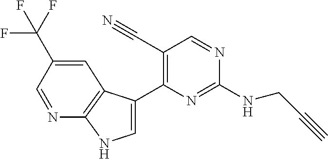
C(NC1=NC(C2=CNC3=C2C=C(C(F)(F)F)C=N3)=C(C#N)C=N1)C#C
